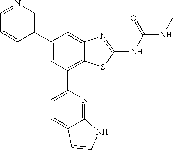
C1(C2=CN=CC=C2)=CC(C2=CC=C3C(=N2)NC=C3)=C2C(=C1)N=C(NC(=O)NCC)S2
